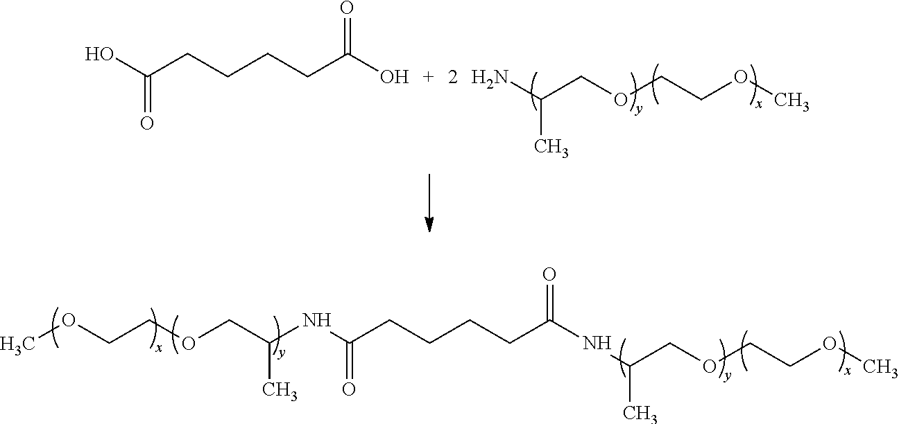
C(=O)(O)CCCCC(O)=O.NC(COCCOC)C.N(C(COCCOC)C)C(=O)CCCCC(NC(COCCOC)C)=O
